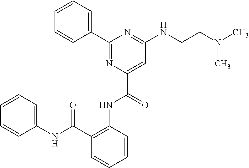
C1=CC=CC(C(NC2=CC=CC=C2)=O)=C1NC(C1=CC(NCCN(C)C)=NC(C2=CC=CC=C2)=N1)=O
